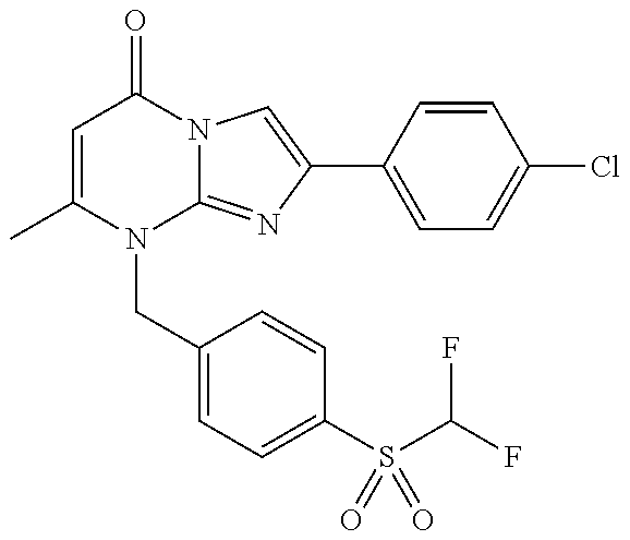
C1=C(C)N(CC2=CC=C(S(C(F)F)(=O)=O)C=C2)C2=NC(C3=CC=C(Cl)C=C3)=CN2C1=O
